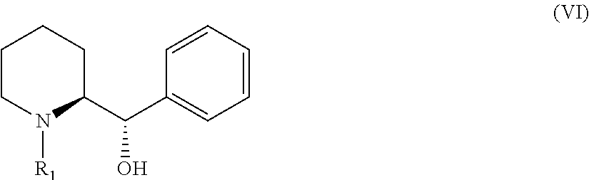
C1CN([R1])C(C(C2=CC=CC=C2)O)CC1
